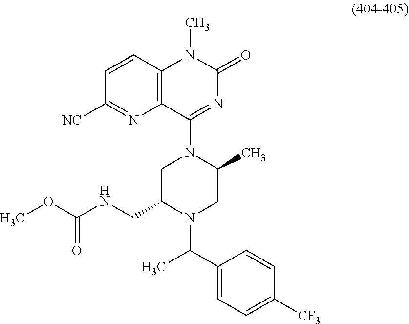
[CF3]C1=CC=C(C(C)N2C(CNC(OC)=O)CN(C3=NC(=O)N(C)C4=C3N=C([NC])C=C4)C(C)C2)C=C1
